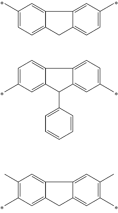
C1(C)=CC=C2C(=C1)C1=CC(C)=CC=C1C2.C1=C(C)C=C2C(=C1)C1=CC=C(C)C=C1C2C1=CC=CC=C1.C1(C)=C(C)C=C2C(=C1)C1=CC(C)=C(C)C=C1C2
